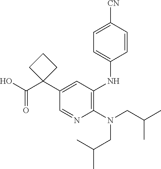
C1(N(CC(C)C)CC(C)C)=C(NC2=CC=C([CN])C=C2)C=C(C2(C(O)=O)CCC2)C=N1
